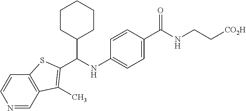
C1=C(C(NCC[CO2H])=O)C=CC(NC(C2CCCCC2)C2=C(C)C3=C(C=CN=C3)S2)=C1
